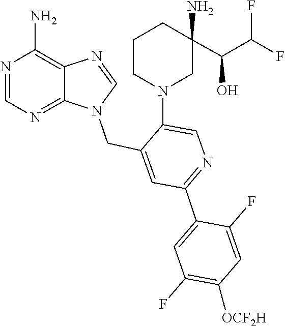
C1=NC2=C(N)N=CN=C2N1CC1=CC(C2=CC(F)=C([OCF2H])C=C2F)=NC=C1N1CC(N)(C(C(F)F)O)CCC1
